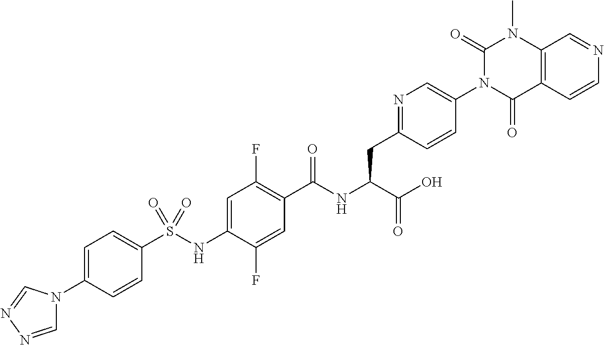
C1=C(N2C=NN=C2)C=CC(S(NC2=CC(F)=C(C(NC(C(O)=O)CC3=NC=C(N4C(=O)C5=C(N(C)C4=O)C=NC=C5)C=C3)=O)C=C2F)(=O)=O)=C1
